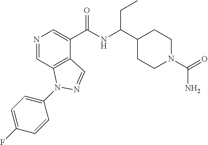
N1=CC2=C(C(C(NC(C3CCN(C(N)=O)CC3)CC)=O)=C1)C=NN2C1=CC=C(F)C=C1
